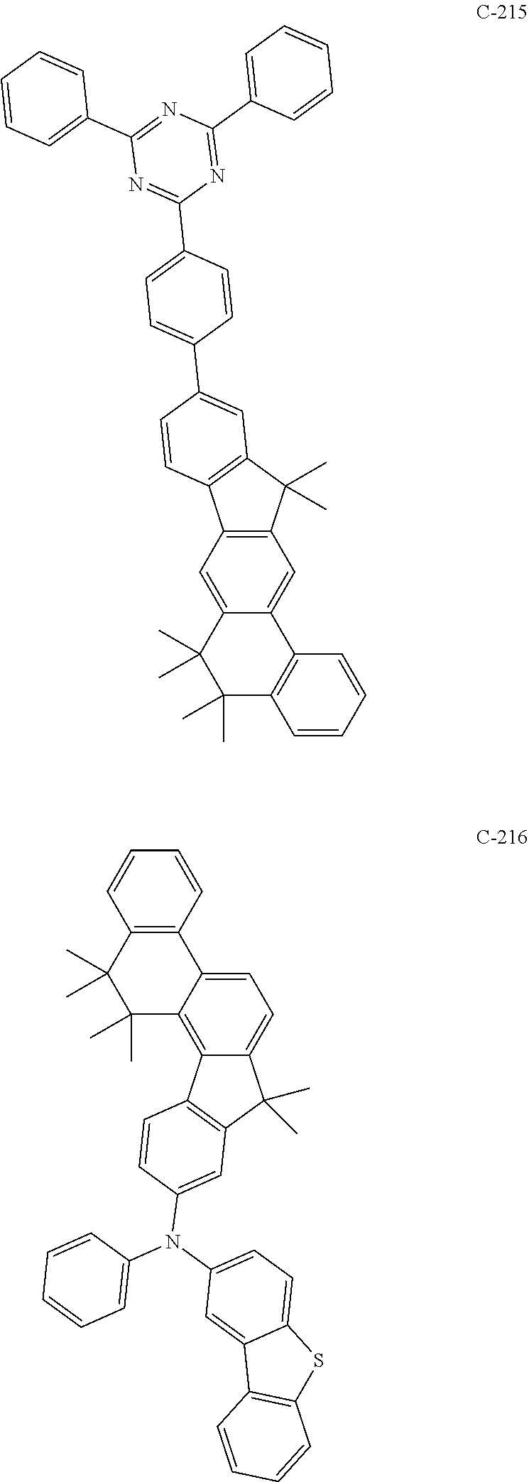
C1=CC2=C(C=C1)C(C)(C)C(C)(C)C1=CC3=C(C=C21)C(C)(C)C1=C3C=CC(C2=CC=C(C3=NC(C4=CC=CC=C4)=NC(C4=CC=CC=C4)=N3)C=C2)=C1.C1=CC=CC2=C1C1=CC=C3C(=C1C(C)(C)C2(C)C)C1=C(C3(C)C)C=C(N(C2=CC=CC=C2)C2=CC=C3C(=C2)C2=C(S3)C=CC=C2)C=C1
